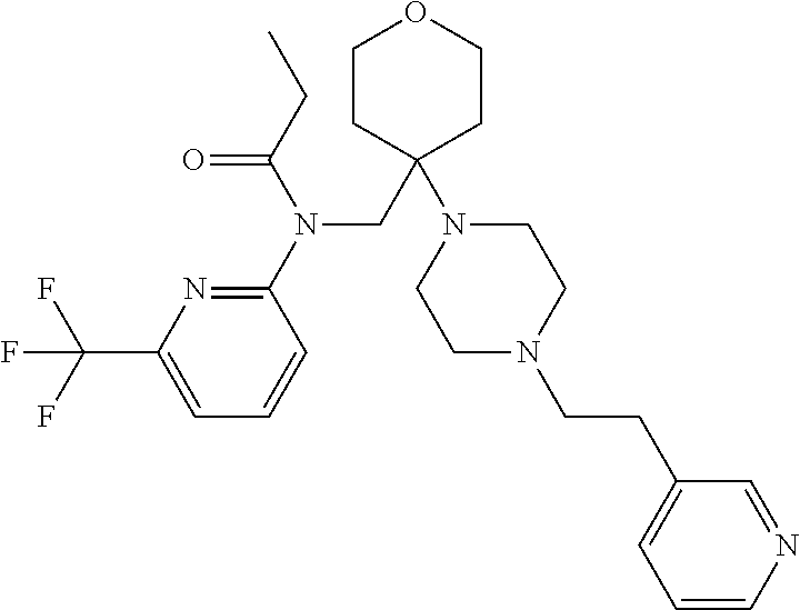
C1=C(C(F)(F)F)N=C(N(CC2(N3CCN(CCC4=CC=CN=C4)CC3)CCOCC2)C(=O)CC)C=C1
